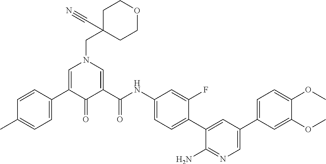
C1C(CN2C=C(C3=CC=C(C)C=C3)C(=O)C(C(NC3=CC=C(C4=CC(C5=CC=C(OC)C(OC)=C5)=CN=C4N)C(F)=C3)=O)=C2)(C#N)CCOC1
